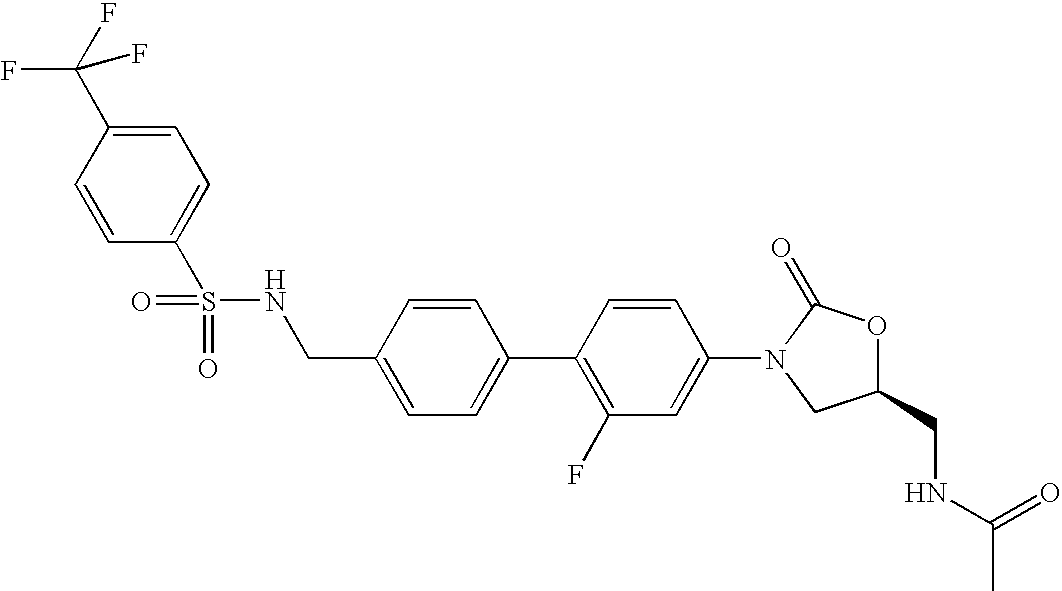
C1(CNS(C2=CC=C(C(F)(F)F)C=C2)(=O)=O)=CC=C(C2=C(F)C=C(N3CC(CNC(C)=O)OC3=O)C=C2)C=C1
